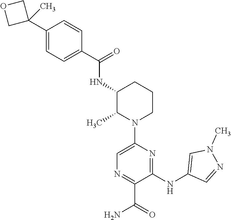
C1=CC(C(=O)NC2C(C)N(C3=CN=C(C(=O)N)C(NC4=CN(C)N=C4)=N3)CCC2)=CC=C1C1(C)COC1
